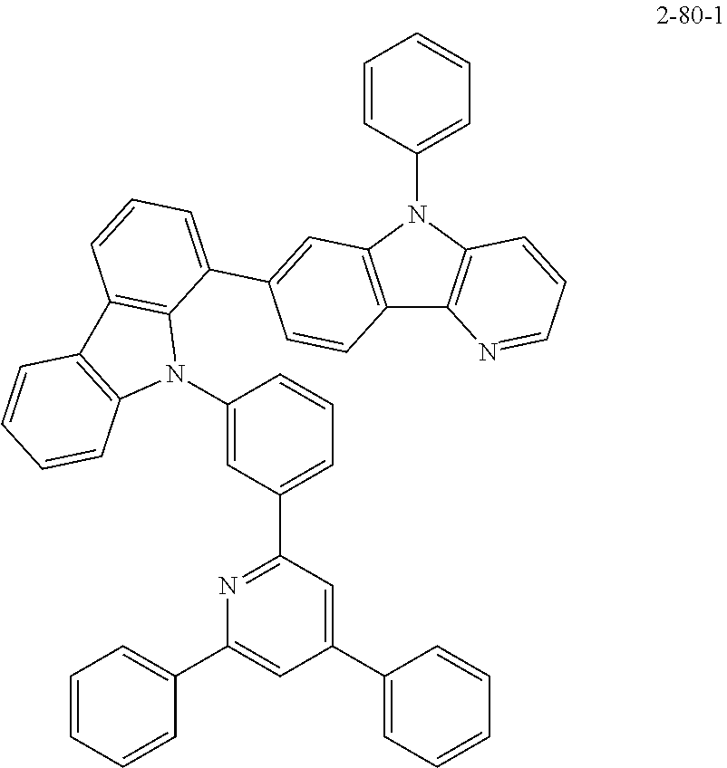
C1=CC=C(N2C3=C(C4=C2C=CC=N4)C=CC(C2=CC=CC4=C2N(C2=CC(C5=NC(C6=CC=CC=C6)=CC(C6=CC=CC=C6)=C5)=CC=C2)C2=C4C=CC=C2)=C3)C=C1
